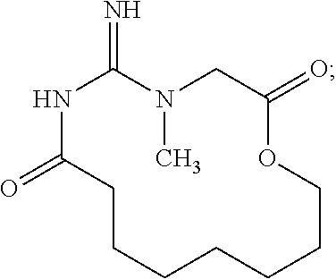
N1C(=O)CCCCCCCOC(=O)CN(C)C1=N
